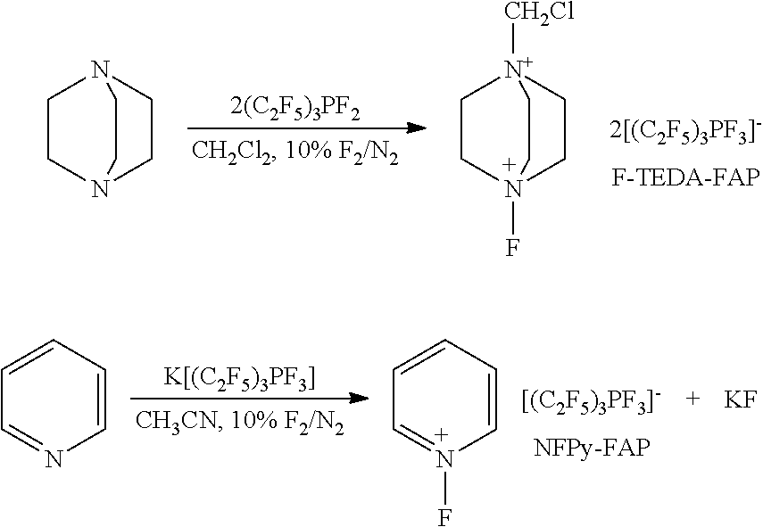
C1CN2CCN1CC2.C1CN2(F)CC[N+]1([CH2Cl])CC2.[K[(C2F5)3PF3]].C1=CC=CN=C1.C1=CC=CN(F)=C1.[KF]
